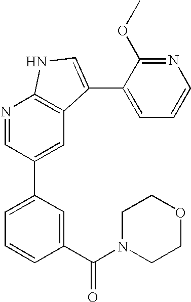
N1=CC(C2=CC=CC(C(N3CCOCC3)=O)=C2)=CC2=C1NC=C2C1=CC=CN=C1OC
